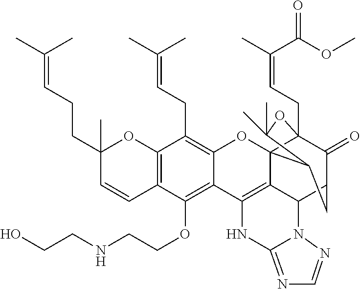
C12=C(C=CC(CCC=C(C)C)(C)O1)C(OCCNCCO)=C1C(=C2CC=C(C)C)OC23C4(CC=C(C)C(OC)=O)C(=O)C(CC2C(C)(C)O4)C2C3=C1NC1=NC=NN21
